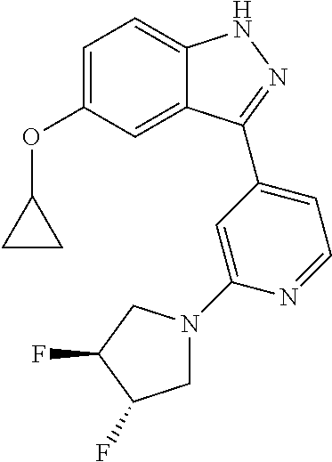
C1=C(OC2CC2)C=C2C(=C1)NN=C2C1=CC=NC(N2CC(F)C(F)C2)=C1
